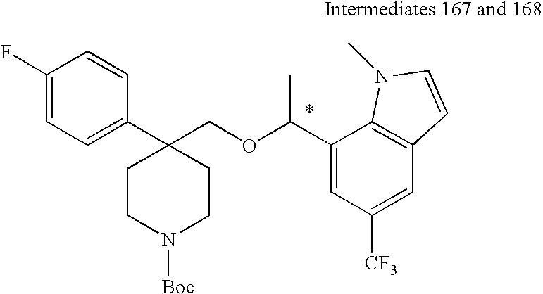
C(C1=CC([CF3])=CC2=C1N(C)C=C2)(OCC1(C2=CC=C(F)C=C2)CCN([Boc])CC1)C
